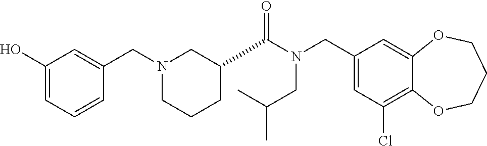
C1(CN(C(=O)C2CCCN(CC3=CC(O)=CC=C3)C2)CC(C)C)=CC(Cl)=C2C(=C1)OCCCO2
